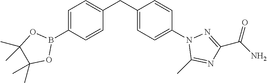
C1=C(B2OC(C)(C)C(C)(C)O2)C=CC(CC2=CC=C(N3C(C)=NC(C(N)=O)=N3)C=C2)=C1
